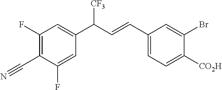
C1(F)=C(C#N)C(F)=CC(C(C=CC2=CC=C([CO2H])C(Br)=C2)[CF3])=C1
